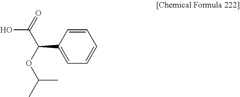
C1=C(C(C(=O)O)OC(C)C)C=CC=C1
